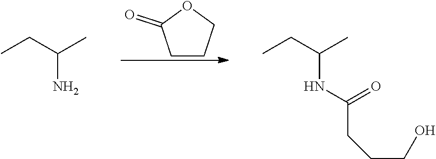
C1CCOC1=O.C(N)(CC)C.C(NC(=O)CCCO)(CC)C
